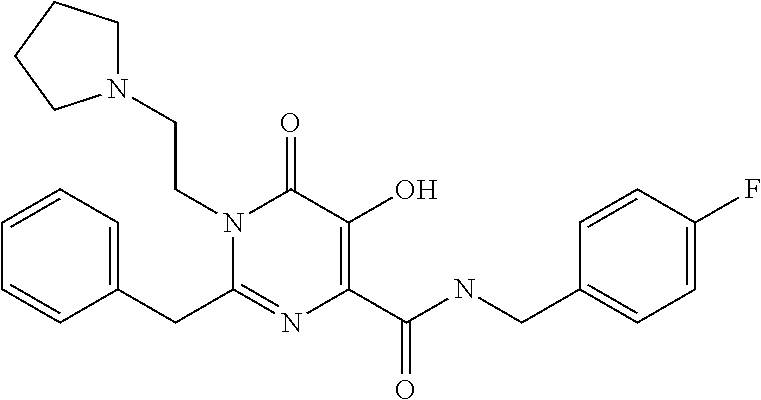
C1(CC2=CC=CC=C2)=NC(C(NCC2=CC=C(F)C=C2)=O)=C(O)C(=O)N1CCN1CCCC1
